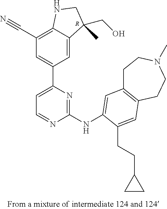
[R].C12=C(C#N)C=C(C3=CC=NC(NC4=CC5=C(CCN(C)CC5)C=C4CCC4CC4)=N3)C=C1C(CO)(C)CN2
